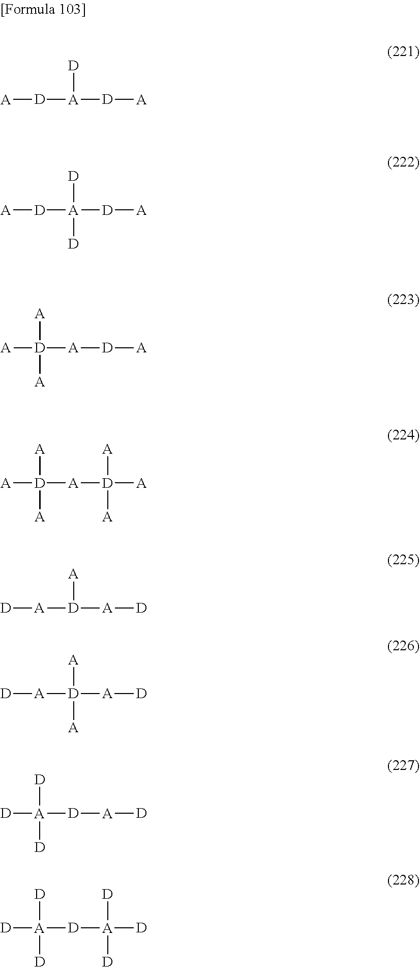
[A][D][A]([D])[D][A].[A][D][A]([D])([D][A])[D].[A][D]([A][D][A])([A])[A].[A][D]([A][D]([A])([A])[A])([A])[A].[A]([D]([A][D])[A])[D].[A]([D]([A][D])([A])[A])[D].[A]([D][A][D])([D])([D])[D].[A]([D][A]([D])([D])[D])([D])([D])[D]
